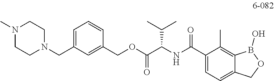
C1(COC(C(NC(C2=CC=C3C(=C2C)B(O)OC3)=O)C(C)C)=O)=CC(CN2CCN(C)CC2)=CC=C1
